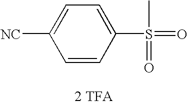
[NC]C1=CC=C(S(C)(=O)=O)C=C1.[2 TFA]
